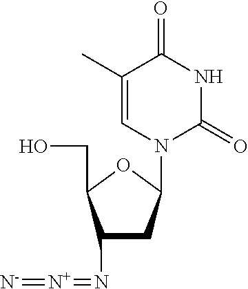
C1(C)=CN(C2CC(N=[N+]=[N-])C(CO)O2)C(=O)NC1=O
